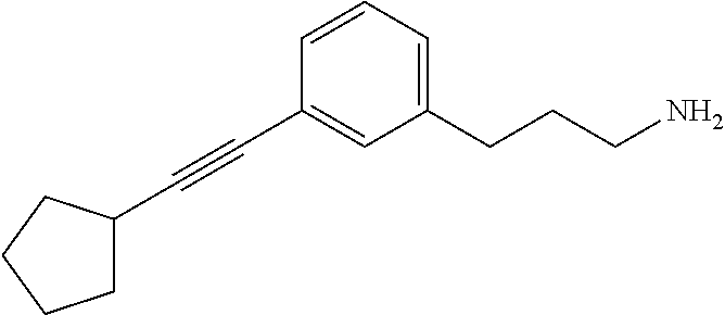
C(#CC1=CC(CCCN)=CC=C1)C1CCCC1
